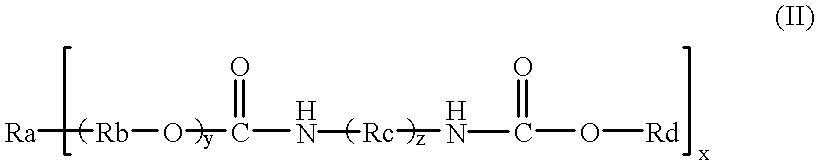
[Ra][Rb]OC(N[Rc]NC(O[Rd])=O)=O
